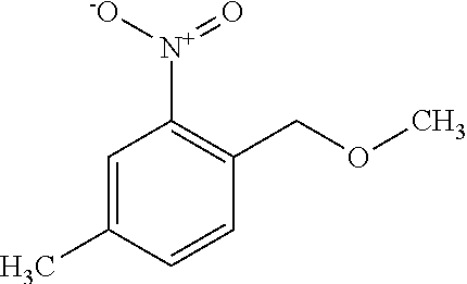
C1=C(C)C=CC(COC)=C1[N+](=O)[-O]
